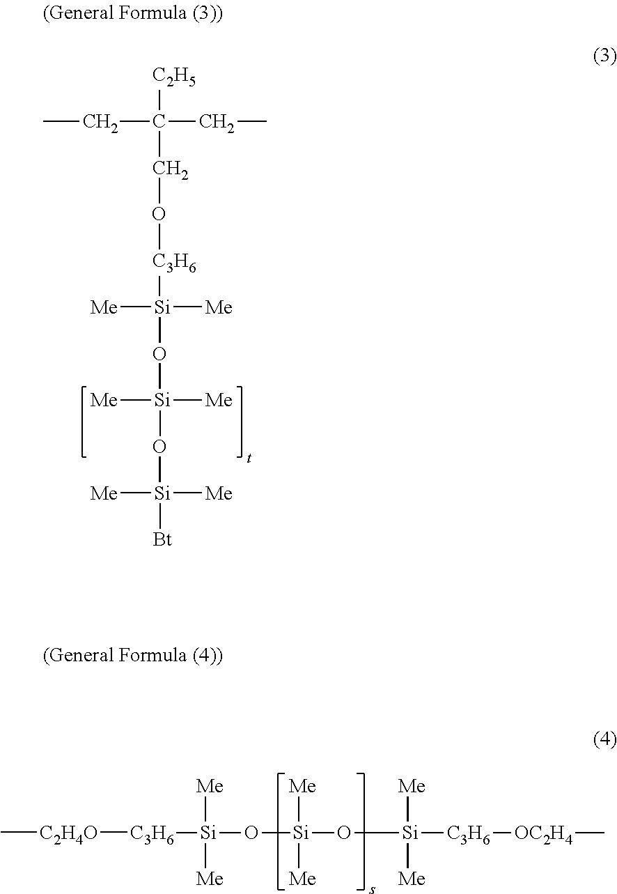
C[C2H4O][C3H6][Si]([Me])([Me])O[Si]([Me])([Me])O[Si]([Me])([Me])[C3H6][OC2H4]C.[C2H5]C(CC)(CC)CO[C3H6][Si]([Me])([Me])O[Si]([Me])([Me])O[Si]([Me])([Me])[Bt]
